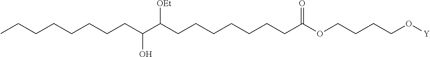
CCCCCCCCC(C(CCCCCCCC(OCCCCO[Y])=O)[OEt])O
